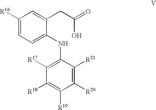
C1([R16])=CC=C(NC2=C([R17])C([R18])=C([R19])C([R20])=C2[R21])C(CC(O)=O)=C1
